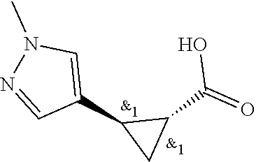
C1(C2C(C(=O)O)C2)=CN(C)N=C1
